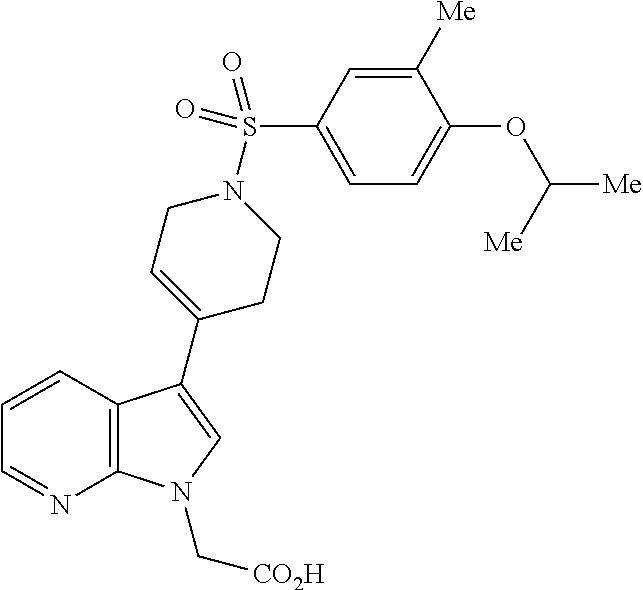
C12=C(C=CC=N1)C(C1=CCN(S(C3=CC=C(OC([Me])[Me])C([Me])=C3)(=O)=O)CC1)=CN2C[CO2H]
